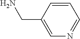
C1(CN)=CN=CC=C1
